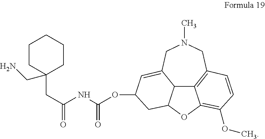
C1CC(CC(=O)NC(OC2C=C3CN(C)CC4=C5C3C(OC5=C(OC)C=C4)C2)=O)(CN)CCC1
